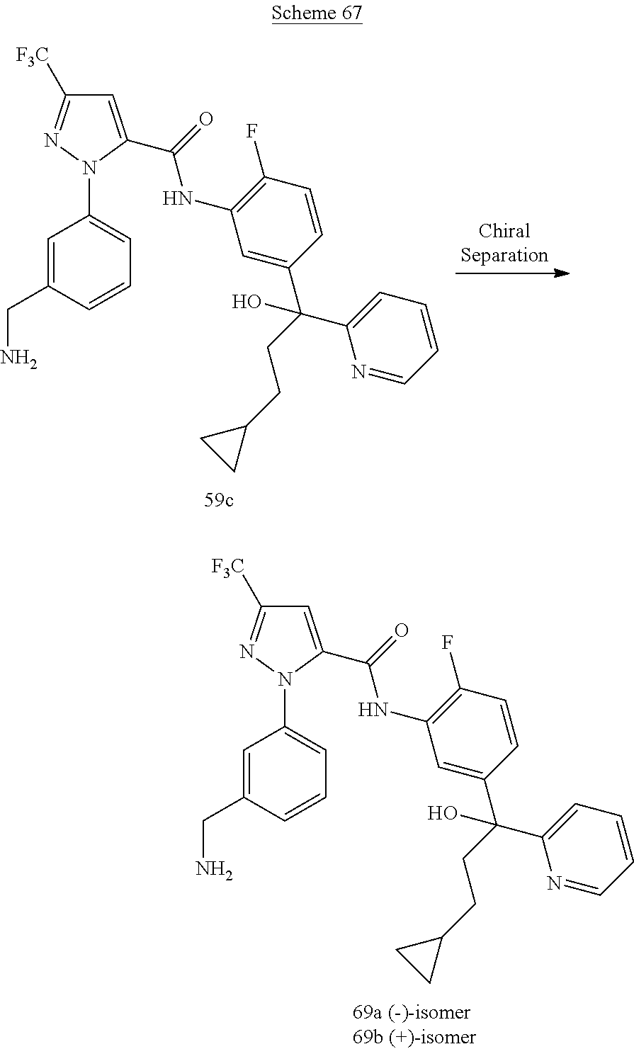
C1=C(C(=O)NC2=C(F)C=CC(C(CCC3CC3)(C3=CC=CC=N3)O)=C2)N(C2=CC=CC(CN)=C2)N=C1[F3C].C1=C(C(=O)NC2=C(F)C=CC(C(CCC3CC3)(C3=CC=CC=N3)O)=C2)N(C2=CC=CC(CN)=C2)N=C1[F3C]
